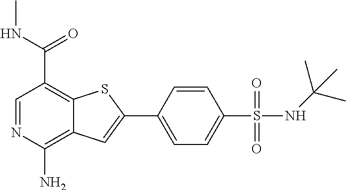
C1=NC(N)=C2C(=C1C(NC)=O)SC(C1=CC=C(S(NC(C)(C)C)(=O)=O)C=C1)=C2
